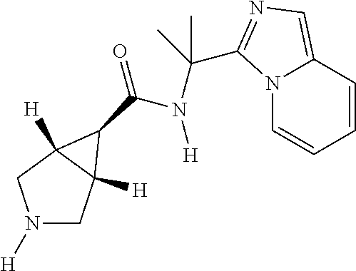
N1([H])CC2([H])C([H])(C1)C2C(=O)N([H])C(C)(C)C1=NC=C2C=CC=CN21
